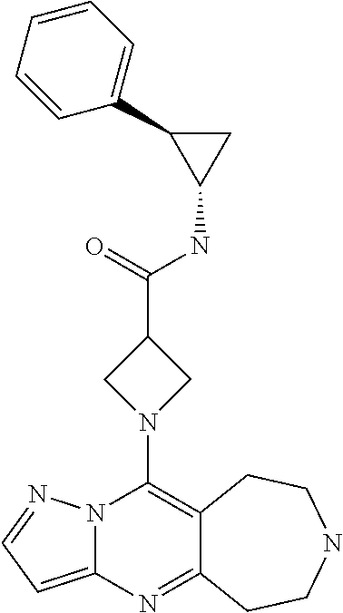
N12C(=CC=N1)N=C1C(=C2N2CC(C(=O)NC3CC3C3=CC=CC=C3)C2)CCNCC1
